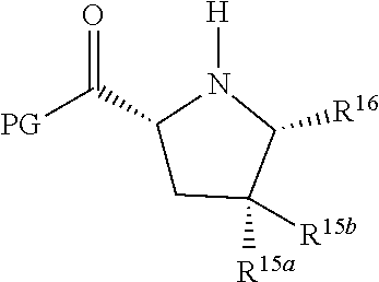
[PG]C(C1CC([R15a])([R15b])C([R16])N1[H])=O
